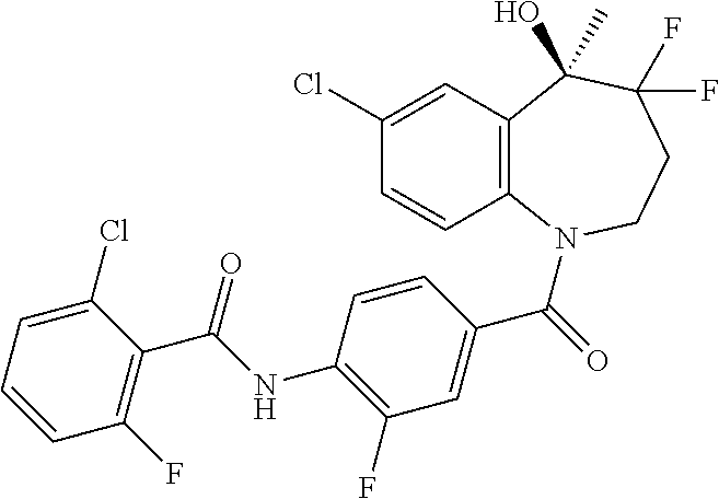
C1(Cl)=CC2=C(C=C1)N(C(=O)C1=CC(F)=C(NC(C3=C(F)C=CC=C3Cl)=O)C=C1)CCC(F)(F)C2(O)C
